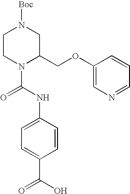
C1CN(C(=O)NC2=CC=C(C(=O)O)C=C2)C(COC2=CN=CC=C2)CN1[Boc]
